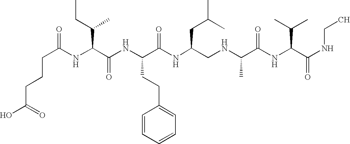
C(C(NC(C(NC(C(NC(CNC(C(NC(C(NCC)=O)C(C)C)=O)C)CC(C)C)=O)CCC1=CC=CC=C1)=O)C(C)CC)=O)CCC(O)=O
